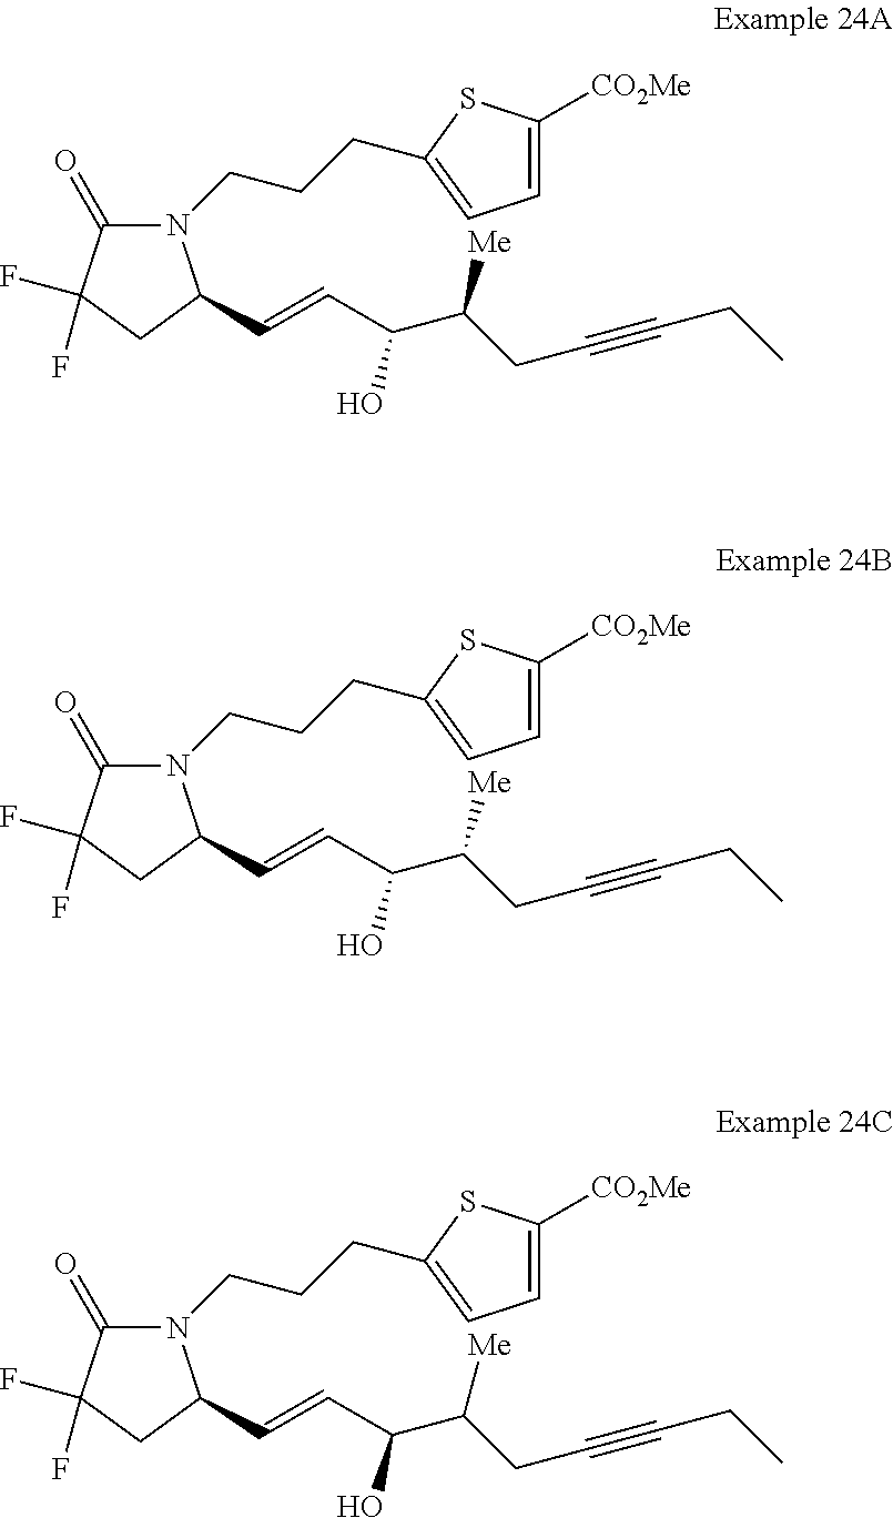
N1(CCCC2=CC=C([CO2Me])S2)C(=O)C(F)(F)CC1C=CC(C([Me])CC#CCC)O.N1(CCCC2=CC=C([CO2Me])S2)C(=O)C(F)(F)CC1C=CC(C([Me])CC#CCC)O.N1(CCCC2=CC=C([CO2Me])S2)C(=O)C(F)(F)CC1C=CC(C([Me])CC#CCC)O
